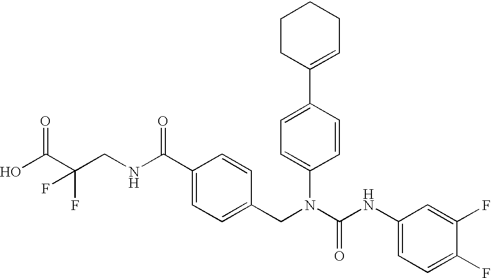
OC(C(CNC(C1=CC=C(CN(C(NC2=CC=C(F)C(F)=C2)=O)C2=CC=C(C3=CCCCC3)C=C2)C=C1)=O)(F)F)=O
